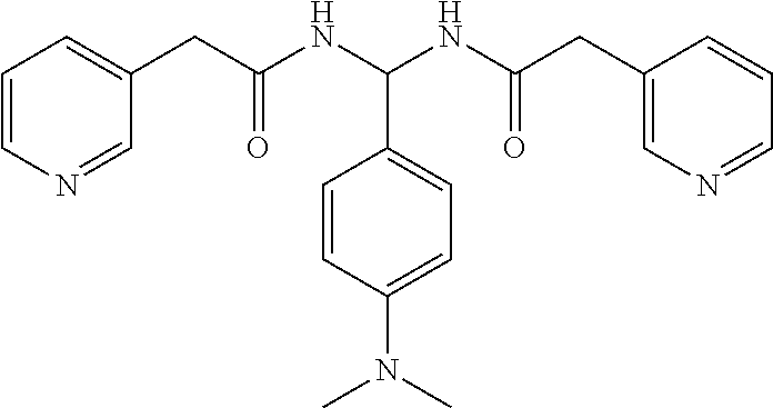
C1=CN=CC(CC(NC(NC(CC2=CN=CC=C2)=O)C2=CC=C(N(C)C)C=C2)=O)=C1
